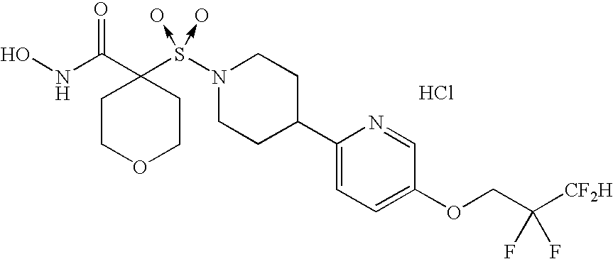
ONC(=O)C1(S(N2CCC(C3=CC=C(OCC([CF2H])(F)F)C=N3)CC2)(->O)->O)CCOCC1.Cl
